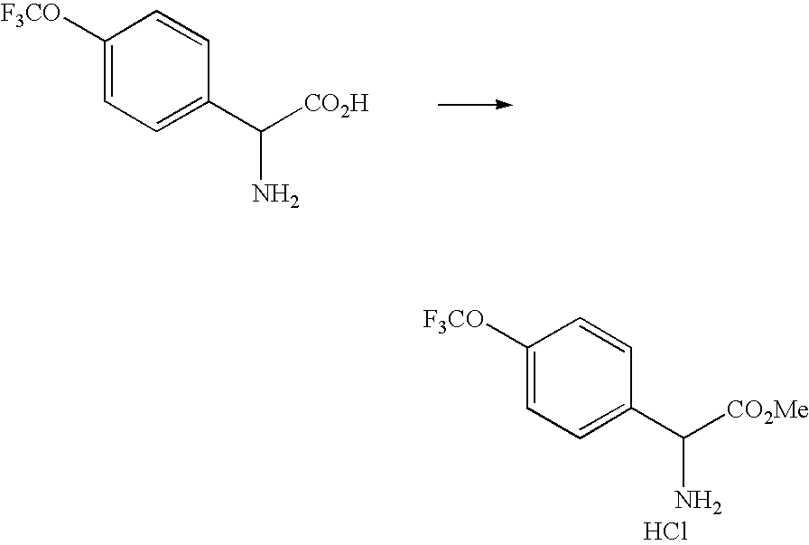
C1([F3CO])=CC=C(C([CO2Me])N)C=C1.Cl.C1([F3CO])=CC=C(C([CO2H])N)C=C1
